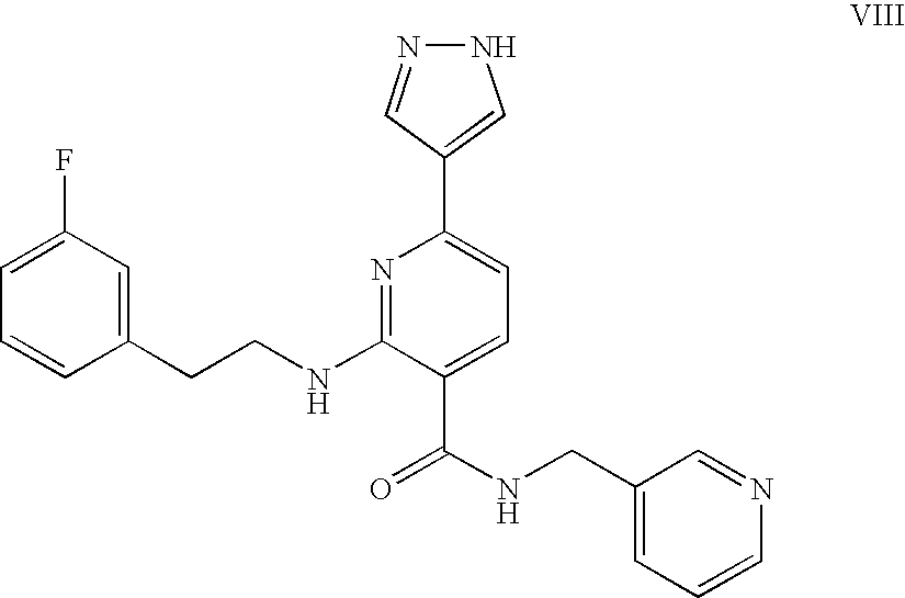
C1=C(F)C=C(CCNC2=NC(C3=CNN=C3)=CC=C2C(NCC2=CC=CN=C2)=O)C=C1
